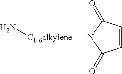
C1=CC(=O)N([C1-6alkylene]N)C1=O
